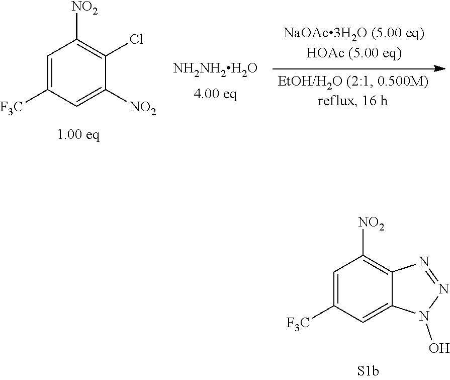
C1=C([F3C])C=C([NO2])C(Cl)=C1[NO2].[NH2NH2H2O].C1=C([F3C])C=C2C(=C1[NO2])N=NN2O
